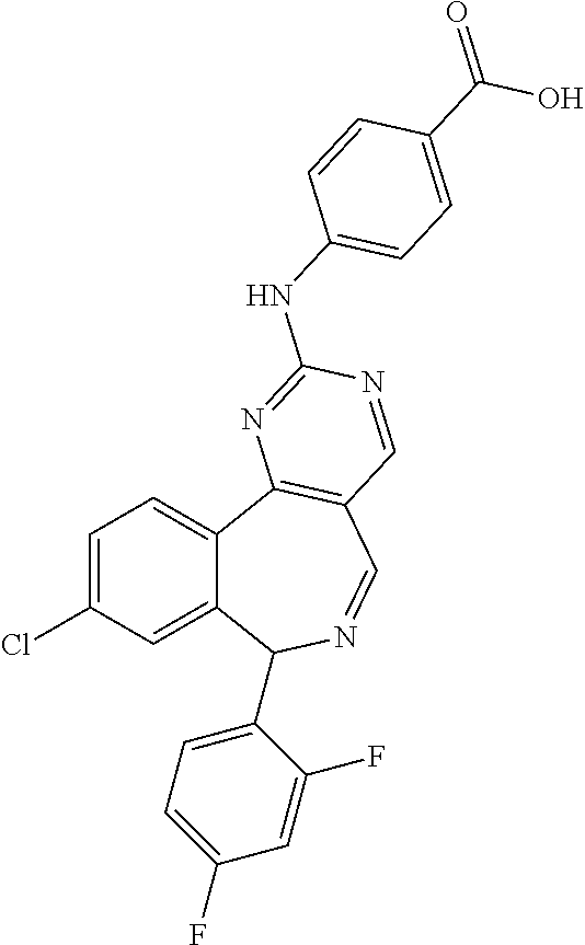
C1=C(Cl)C=C2C(=C1)C1=C(C=NC2C2=CC=C(F)C=C2F)C=NC(NC2=CC=C(C(=O)O)C=C2)=N1
